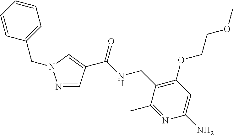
N1=CC(C(NCC2=C(OCCOC)C=C(N)N=C2C)=O)=CN1CC1=CC=CC=C1
